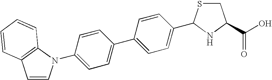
C1=CC(N2C=CC3=C2C=CC=C3)=CC=C1C1=CC=C(C2SCC(C(O)=O)N2)C=C1
